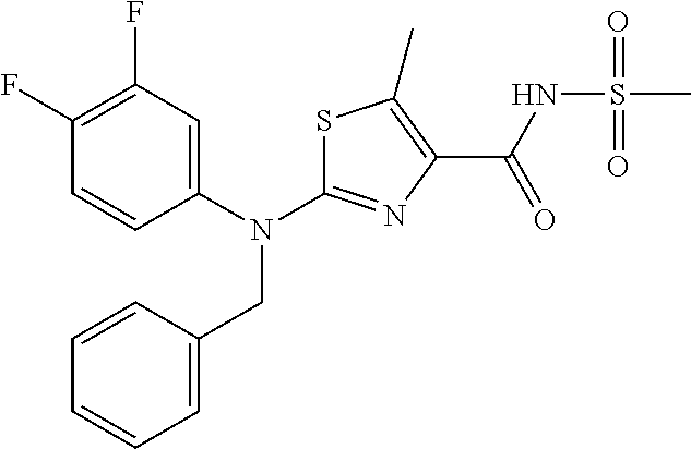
C1(F)=C(F)C=C(N(CC2=CC=CC=C2)C2=NC(C(=O)NS(C)(=O)=O)=C(C)S2)C=C1
